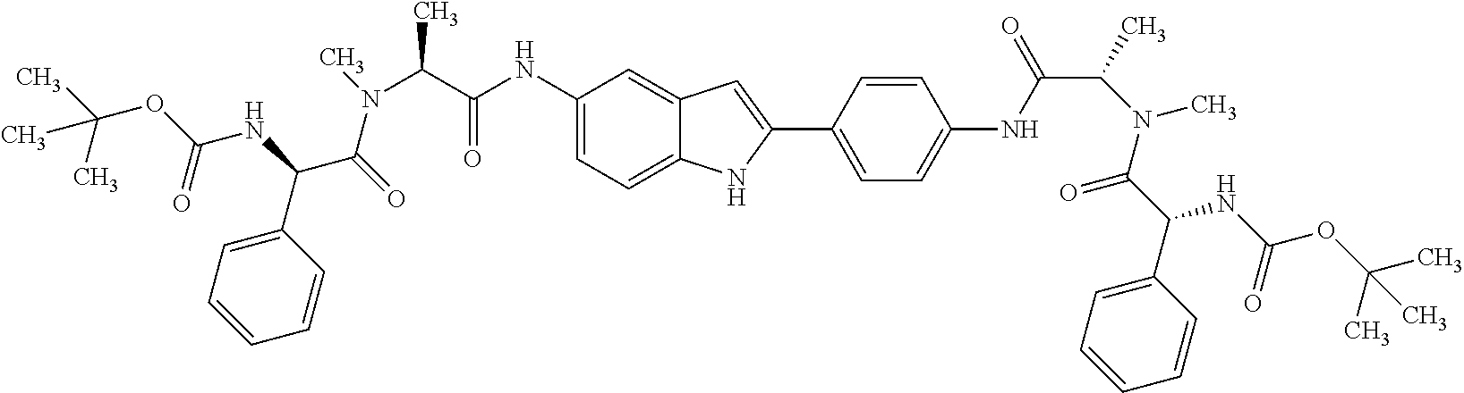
C(OC(NC(C(=O)N(C)C(C(NC1=CC=C2C(=C1)C=C(C1=CC=C(NC(C(N(C(C(C3=CC=CC=C3)NC(OC(C)(C)C)=O)=O)C)C)=O)C=C1)N2)=O)C)C1=CC=CC=C1)=O)(C)(C)C
